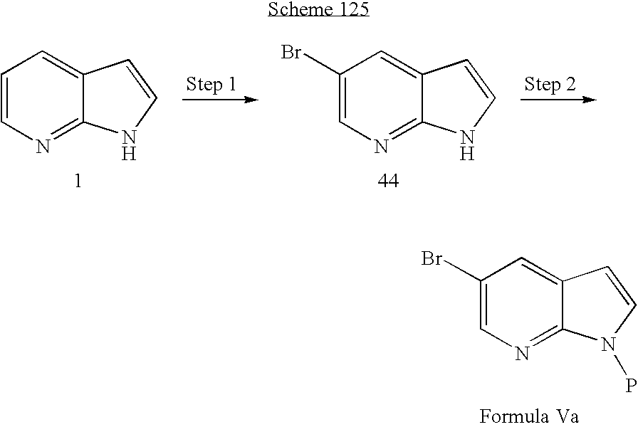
C1=CN=C2C(=C1)C=CN2.C1(Br)=CN=C2C(=C1)C=CN2.C1(Br)=CN=C2C(=C1)C=CN2P
